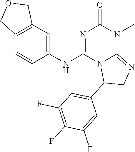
C12=C(C=C(NC3=NC(=O)N(C)C4=NCC(C5=CC(F)=C(F)C(F)=C5)N34)C(C)=C1)COC2
